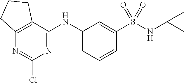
N(C1=CC=CC(S(NC(C)(C)C)(=O)=O)=C1)C1=NC(Cl)=NC2=C1CCC2
